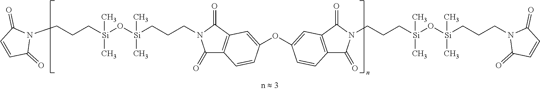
N1(CCC[Si](C)(C)O[Si](CCCN2C(=O)C3=C(C2=O)C=CC(OC2=CC4=C(C(=O)N(CCC[Si](O[Si](CCCN5C(=O)C=CC5=O)(C)C)(C)C)C4=O)C=C2)=C3)(C)C)C(=O)C=CC1=O
